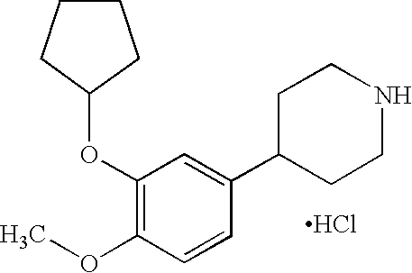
C1(OC2CCCC2)=C(OC)C=CC(C2CCNCC2)=C1.Cl
